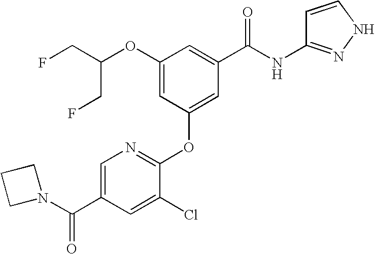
C1=C(C(=O)N2CCC2)C=C(Cl)C(OC2=CC(C(NC3=NNC=C3)=O)=CC(OC(CF)CF)=C2)=N1
